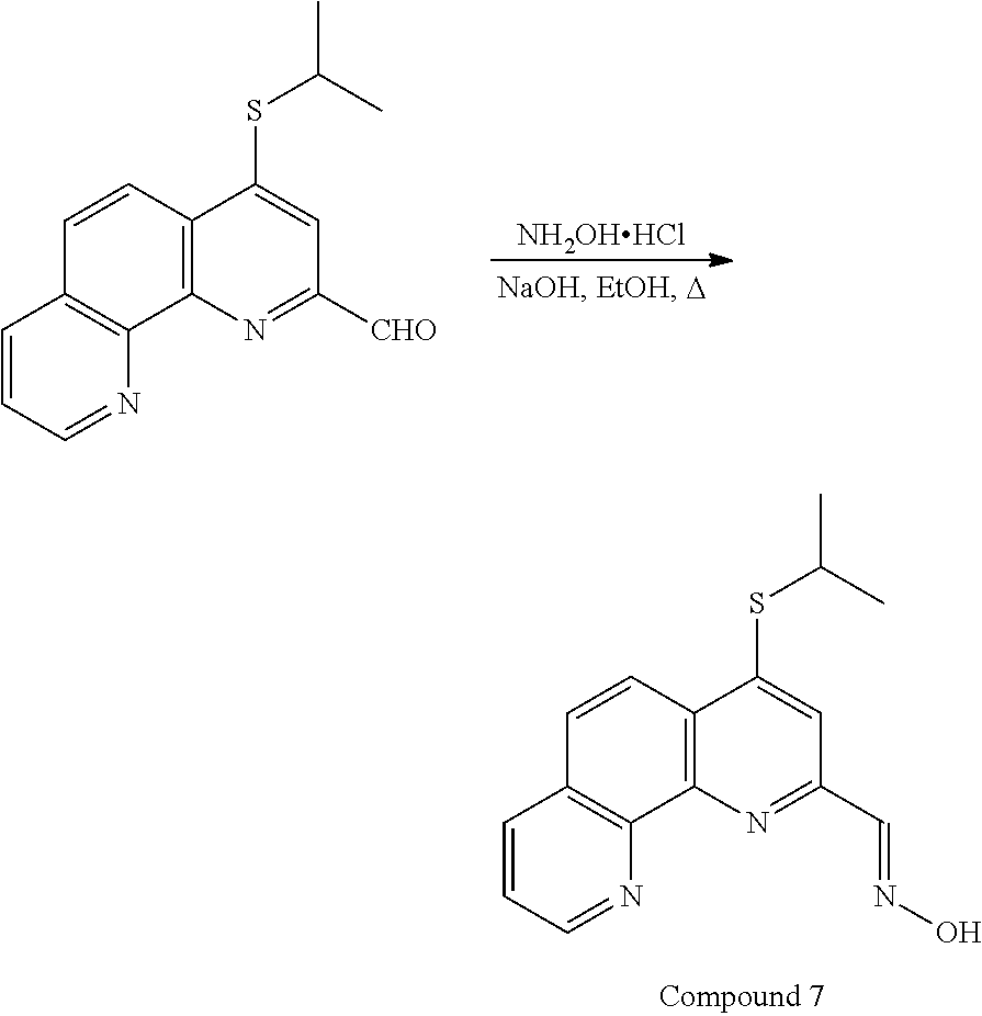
[NH2OHHCl].C1=CC=NC2=C1C=CC1=C2N=C([CHO])C=C1SC(C)C.C1=CC=NC2=C1C=CC1=C2N=C(C=NO)C=C1SC(C)C
